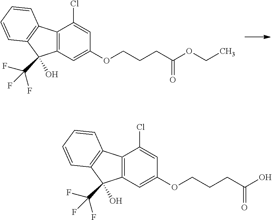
C12=C(C=C(OCCCC(OCC)=O)C=C1Cl)C(O)(C(F)(F)F)C1=C2C=CC=C1.C12=C(C=C(OCCCC(O)=O)C=C1Cl)C(O)(C(F)(F)F)C1=C2C=CC=C1
